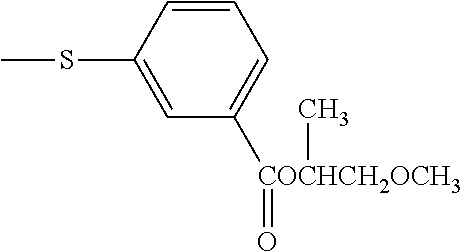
C1(SC)=CC([COCHCH2OCH3](=O)C)=CC=C1
